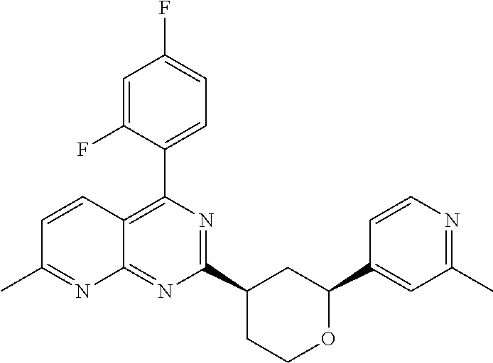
C1(C2=C3C(=NC(C4CCOC(C5=CC(C)=NC=C5)C4)=N2)N=C(C)C=C3)=CC=C(F)C=C1F
